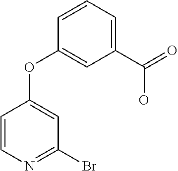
C1=CN=C(Br)C=C1OC1=CC(C(=O)O)=CC=C1
